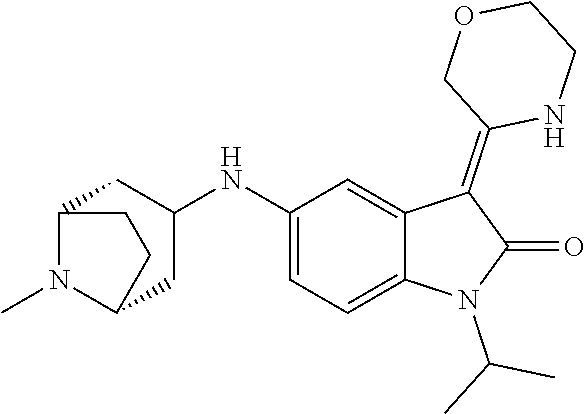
C1(NC2CC3N(C)C(C2)CC3)=CC=C2C(=C1)C(=C1NCCOC1)C(=O)N2C(C)C
